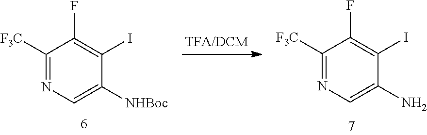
C1(F)=C(I)C([NHBoc])=CN=C1[F3C].C1=C(N)C(I)=C(F)C([F3C])=N1
